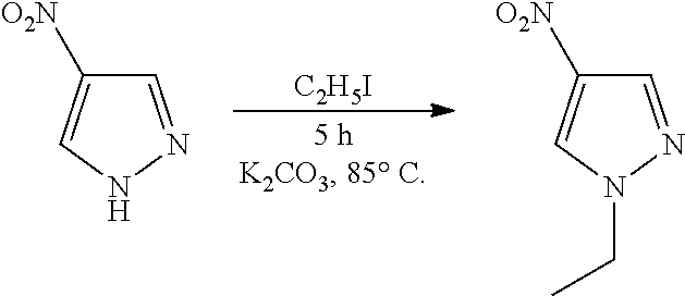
[C2H5I].C1=NNC=C1[O2N].C1=NN(CC)C=C1[O2N]
